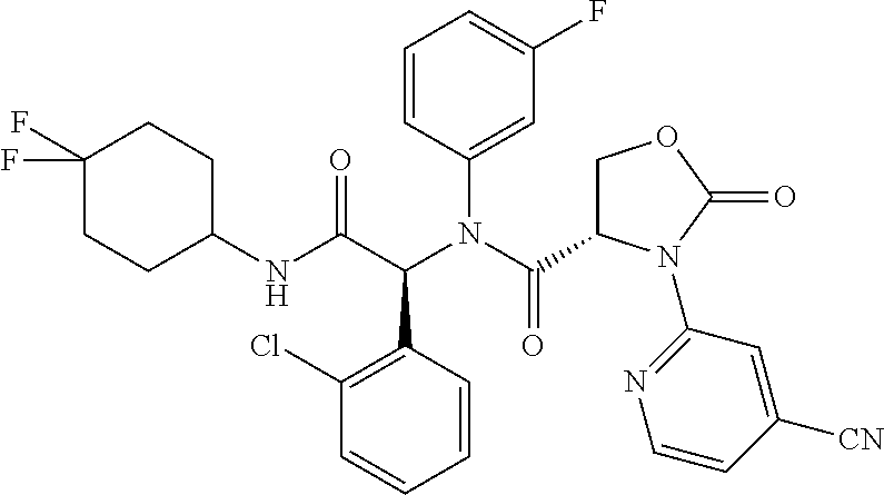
C1(Cl)=C(C(C(NC2CCC(F)(F)CC2)=O)N(C(C2COC(=O)N2C2=NC=CC([CN])=C2)=O)C2=CC(F)=CC=C2)C=CC=C1
